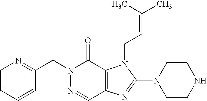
C1=CC(CN2N=CC3=C(C2=O)N(CC=C(C)C)C(N2CCNCC2)=N3)=NC=C1
